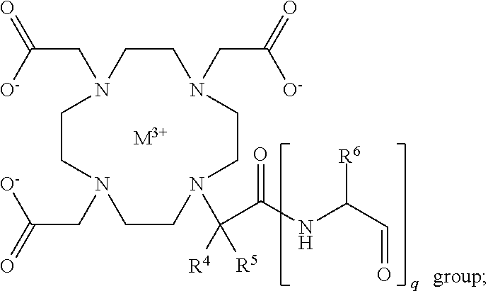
C(C([O-])=O)N1CCN(CC(=O)[O-])CCN(C([R4])([R5])C(NC(C=O)[R6])=O)CCN(CC(=O)[O-])CC1.[M3+]
